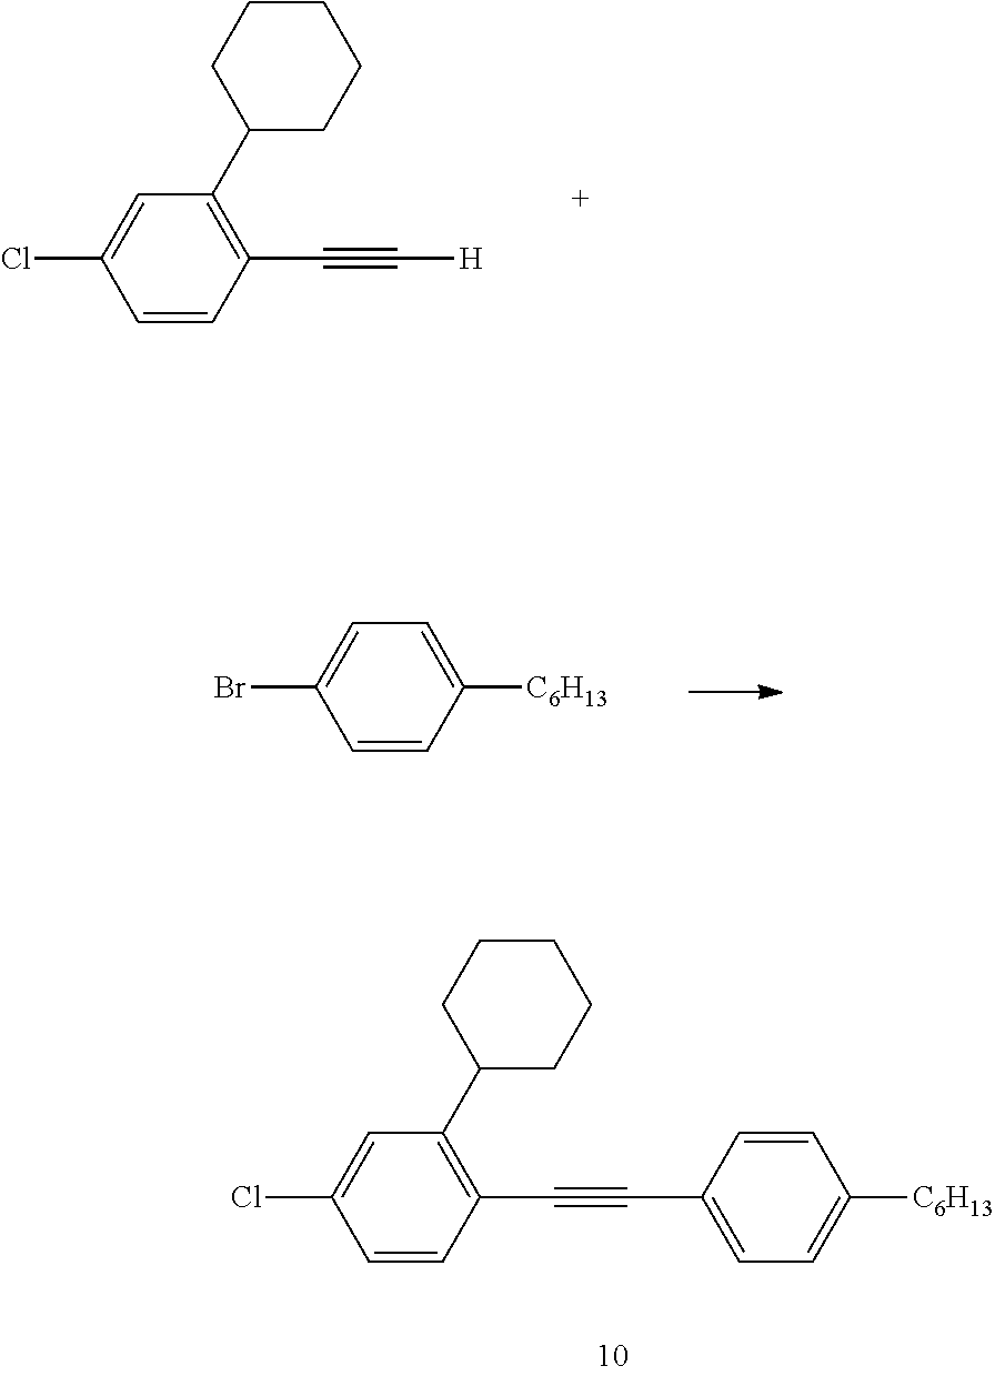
C1=CC(C#C[H])=C(C2CCCCC2)C=C1Cl.C1=CC([C6H13])=CC=C1Br.C1=CC(C#CC2=CC=C([C6H13])C=C2)=C(C2CCCCC2)C=C1Cl
